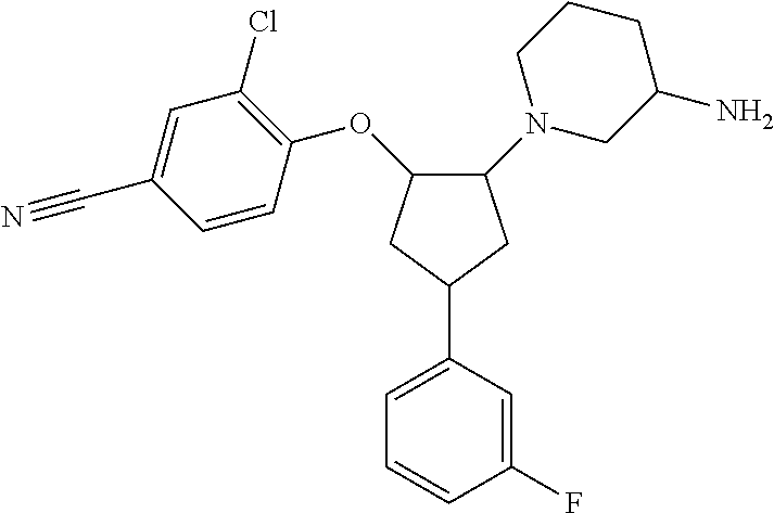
C1=CC(F)=CC(C2CC(OC3=C(Cl)C=C(C#N)C=C3)C(N3CC(N)CCC3)C2)=C1
